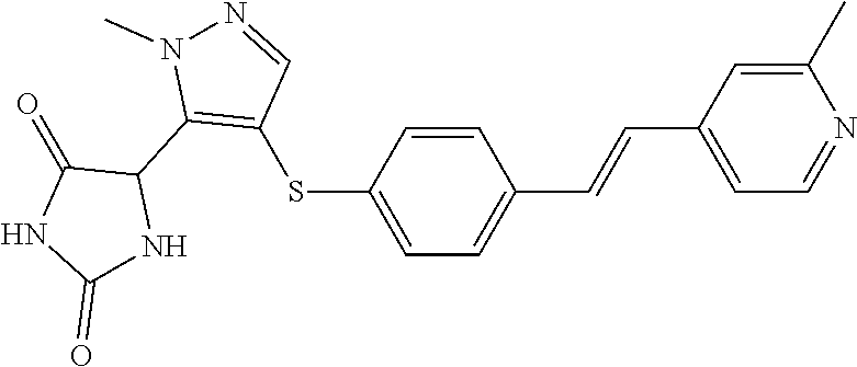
C1=CC(SC2=C(C3C(=O)NC(=O)N3)N(C)N=C2)=CC=C1C=CC1=CC=NC(C)=C1
